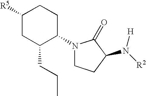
N1(C2CCC([R5])CC2CCC)CCC(N([R2])[H])C1=O
